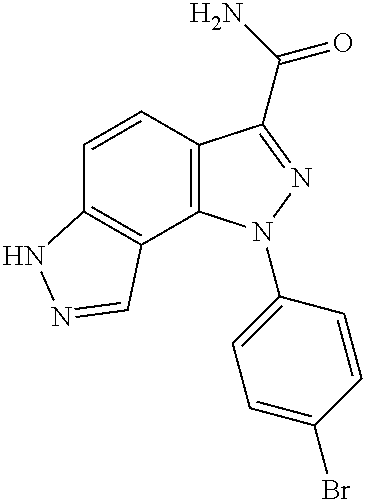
C1=CC2=C(C3=C1NN=C3)N(C1=CC=C(Br)C=C1)N=C2C(N)=O
